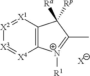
[X2]1=[X1]C2=C([X4]=[X3]1)[N+]([R1])=C(C)C2([Ra])[Rp].[X]
